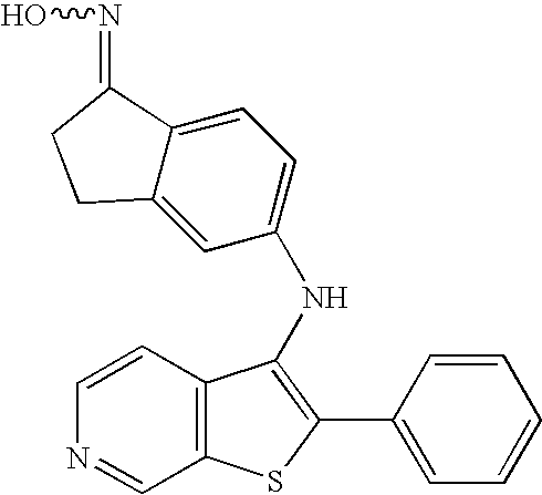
N1=CC2=C(C=C1)C(NC1=CC=C3C(=C1)CCC3=NO)=C(C1=CC=CC=C1)S2
